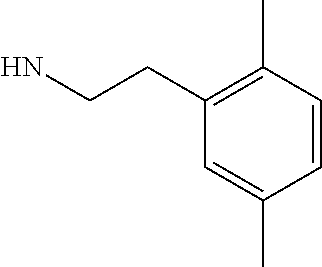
C1=CC(C)=C(CCN)C=C1C
